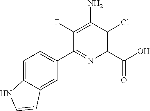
C1=C2C(=CC(C3=NC(C(O)=O)=C(Cl)C(N)=C3F)=C1)C=CN2
